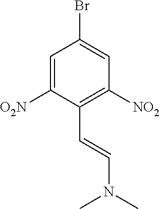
C1=C([O2N])C(C=CN(C)C)=C([NO2])C=C1Br
